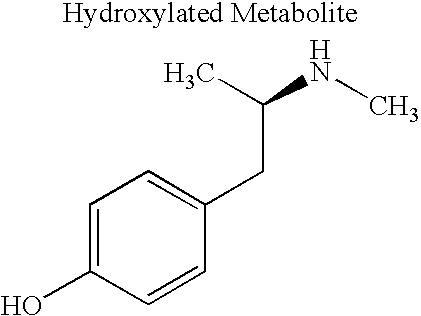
C1=C(O)C=CC(CC(NC)C)=C1
